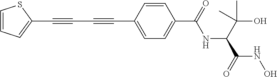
C1(C#CC#CC2=CC=C(C(=O)NC(C(C)(C)O)C(NO)=O)C=C2)=CC=CS1
